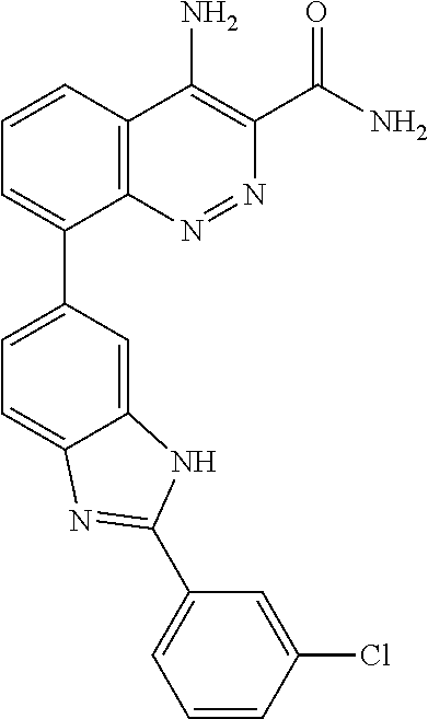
C1=CC2=C(C(C3=CC=C4C(=C3)NC(C3=CC=CC(Cl)=C3)=N4)=C1)N=NC(C(N)=O)=C2N
